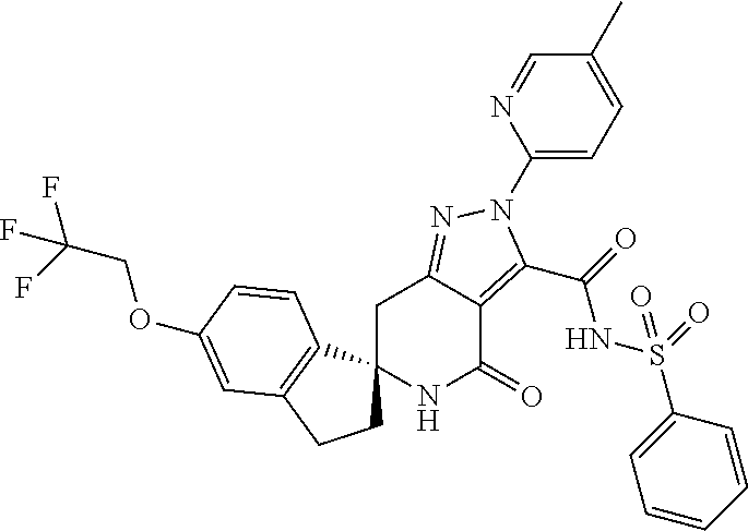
C1C2=NN(C3=CC=C(C)C=N3)C(C(=O)NS(C3=CC=CC=C3)(=O)=O)=C2C(=O)NC12CCC1=C2C=CC(OCC(F)(F)F)=C1
